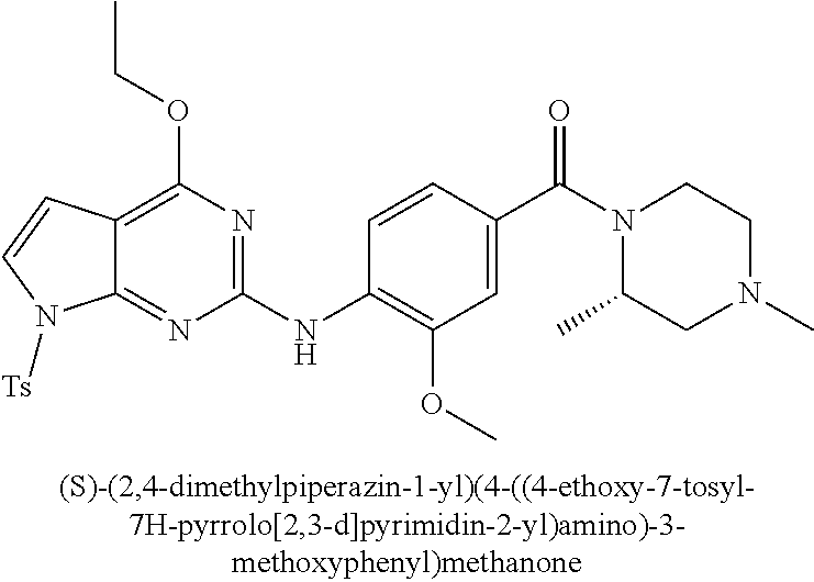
C12=NC(NC3=C(OC)C=C(C(N4C(C)CN(C)CC4)=O)C=C3)=NC(OCC)=C1C=CN2[Ts]
